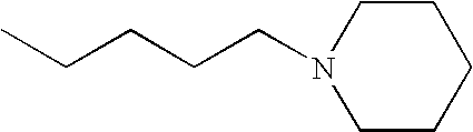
C1CCCCN1CCCCC
